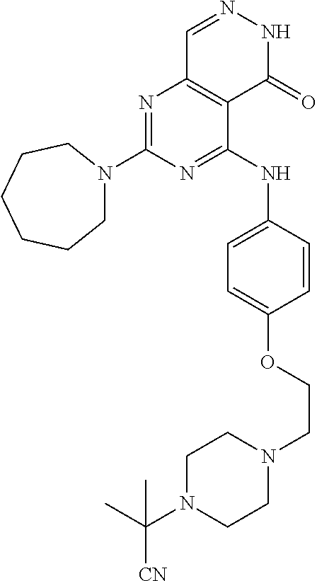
N1=C(N2CCCCCC2)N=C(NC2=CC=C(OCCN3CCN(C(C)([CN])C)CC3)C=C2)C2=C1C=NNC2=O
